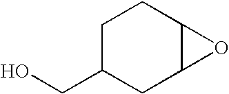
C1C(CO)CC2C(C1)O2
